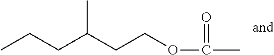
CCCC(C)CCOC(=O)C
